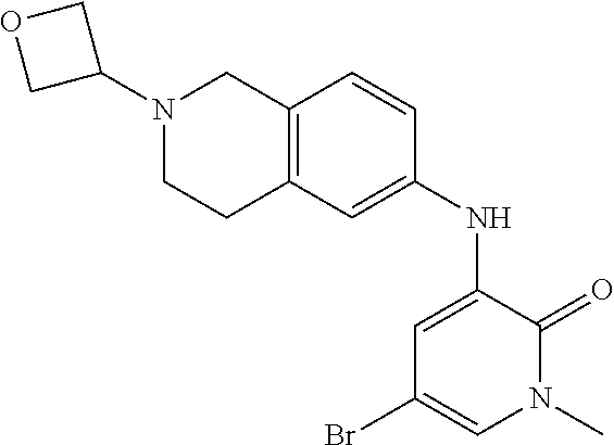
BrC1=CN(C)C(=O)C(NC2=CC3=C(C=C2)CN(C2COC2)CC3)=C1
